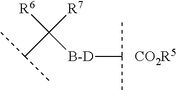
[R6]C([R7])(C(C)C)[B-D]C(C)C.[CO2R5]
